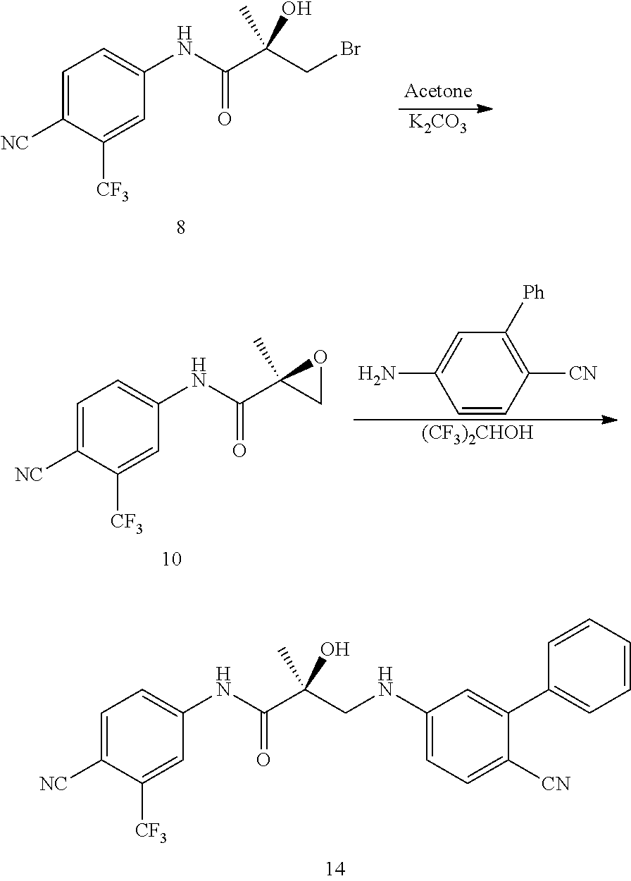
[K2CO3].C1=C([NC])C([CF3])=CC(NC(C(CBr)(C)O)=O)=C1.C1=CC([CN])=C([Ph])C=C1N.[(CF3)2CHOH].C1=C([NC])C([CF3])=CC(NC(C2(C)CO2)=O)=C1.C1=C([NC])C([CF3])=CC(NC(C(CNC2=CC=C([CN])C(C3=CC=CC=C3)=C2)(C)O)=O)=C1
